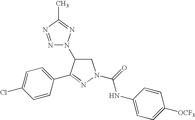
N1=NC(C)=NN1C1CN(C(NC2=CC=C([OCF3])C=C2)=O)N=C1C1=CC=C(Cl)C=C1
